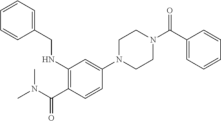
C1N(C2=CC(NCC3=CC=CC=C3)=C(C(N(C)C)=O)C=C2)CCN(C(C2=CC=CC=C2)=O)C1
